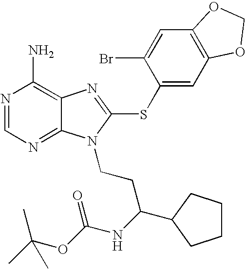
N1=CN=C2C(=C1N)N=C(SC1=CC3=C(C=C1Br)OCO3)N2CCC(NC(OC(C)(C)C)=O)C1CCCC1
